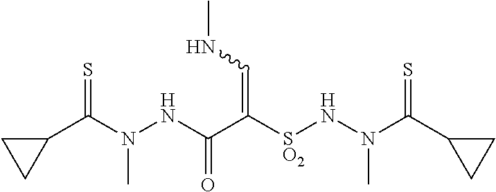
C1(C(N(NC(C([SO2]NN(C(C2CC2)=S)C)=CNC)=O)C)=S)CC1
